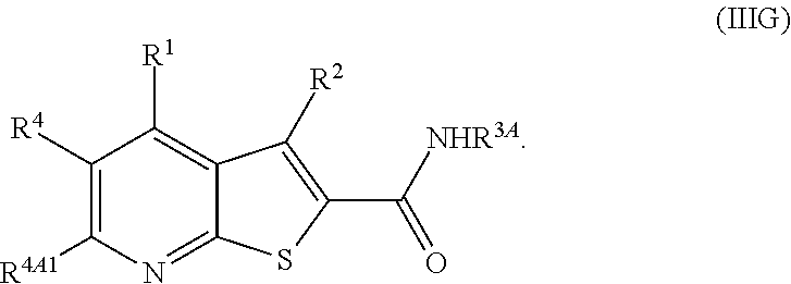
C1([R4])=C([R4A1])N=C2C(=C1[R1])C([R2])=C(C([NHR3A])=O)S2
